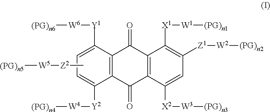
C12=C(C(=O)C3=C(C1=O)C([X2][W3][(PG)n3])=CC([Z1][W2][(PG)n2])=C3[X1][W1][(PG)n1])C([Y1][W6][(PG)n6])=CC=C2[Y2][W4][(PG)n4].[W5]([(PG)n5])[Z2]C
